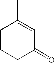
C1CCC(=O)C=C1C
